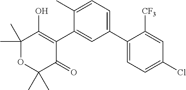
C1(C2=CC=C(C)C(C3=C(O)C(C)(C)OC(C)(C)C3=O)=C2)=CC=C(Cl)C=C1[CF3]
